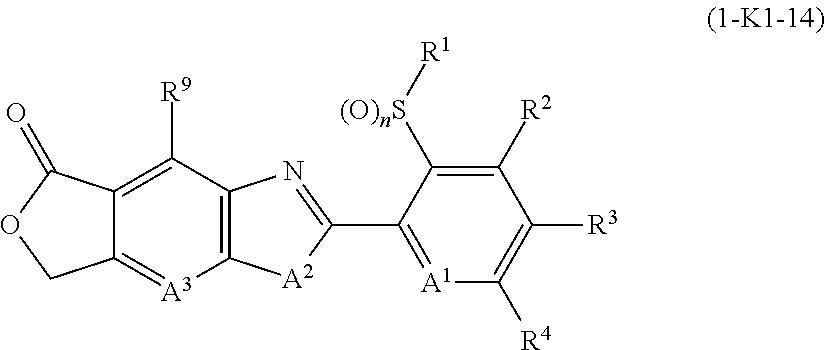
C12=C(C([R9])=C3C(=[A3]1)COC3=O)N=C(C1=[A1]C([R4])=C([R3])C([R2])=C1[(O)nS][R1])[A2]2
